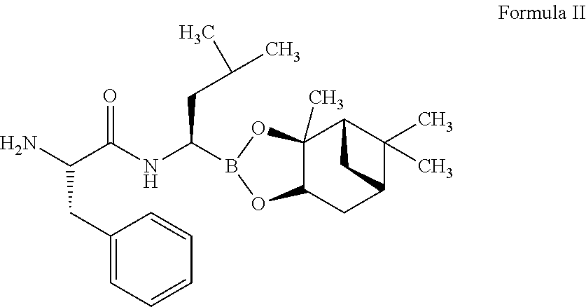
C12(C)C(CC3C(C)(C)C1C3)OB(C(NC(C(CC1=CC=CC=C1)N)=O)CC(C)C)O2
